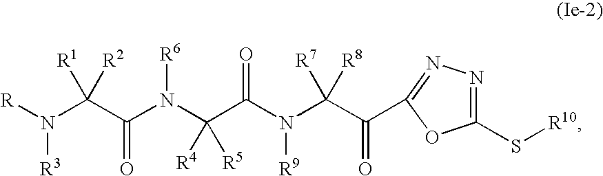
C1(S[R10])=NN=C(C(C(N(C(C(N(C(C(N([R])[R3])([R2])[R1])=O)[R6])([R5])[R4])=O)[R9])([R8])[R7])=O)O1
